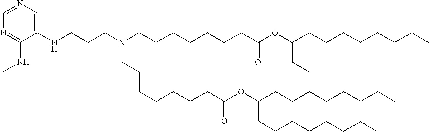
C(CC)(OC(CCCCCCCN(CCCCCCCC(=O)OC(CCCCCCCC)CCCCCCCC)CCCNC1=CN=CN=C1NC)=O)CCCCCCCC
